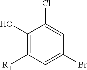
C1(O)=C([R1])C=C(Br)C=C1Cl
